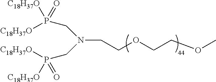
N(CCOCCOC)(CP([C18H37O])([C18H37O])=O)CP([C18H37O])([C18H37O])=O
